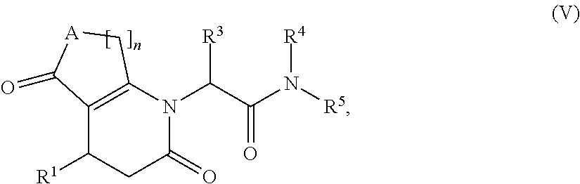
C12=C(N(C(C(N([R5])[R4])=O)[R3])C(=O)CC1[R1])C[A]C2=O
